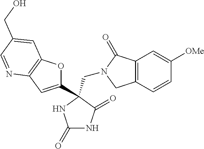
C(N1CC2=C(C1=O)C=C([OMe])C=C2)C1(C2=CC3=C(O2)C=C(CO)C=N3)C(=O)NC(=O)N1
